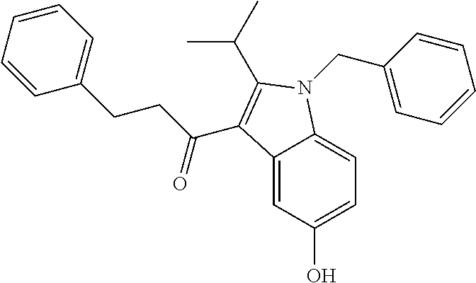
C12=CC(O)=CC=C1N(CC1=CC=CC=C1)C(C(C)C)=C2C(CCC1=CC=CC=C1)=O
